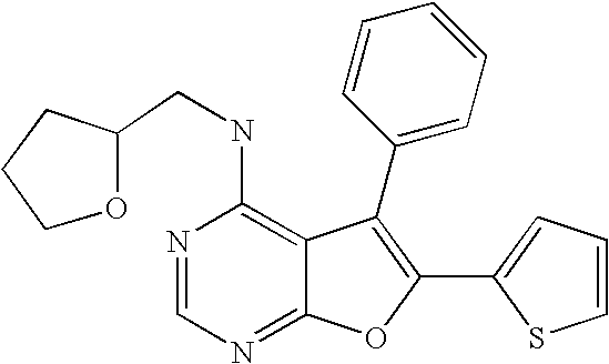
N1=CN=C2C(=C1NCC1CCCO1)C(C1=CC=CC=C1)=C(C1=CC=CS1)O2
